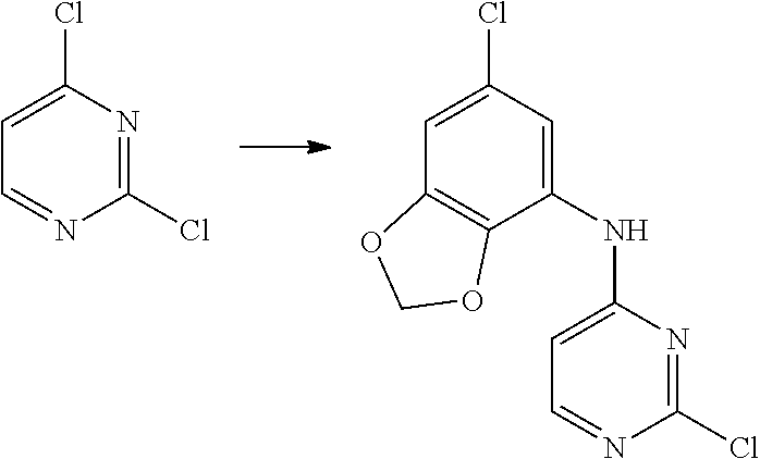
C1(Cl)=NC(Cl)=CC=N1.C1(NC2=CC=NC(Cl)=N2)=CC(Cl)=CC2=C1OCO2
